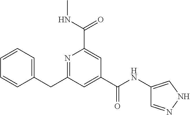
N1=C(CC2=CC=CC=C2)C=C(C(NC2=CNN=C2)=O)C=C1C(NC)=O
